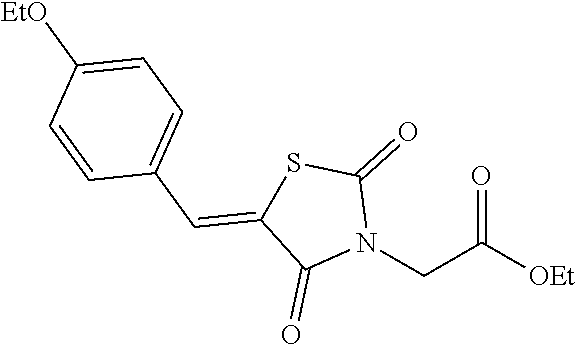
[OEt]C(CN1C(=O)SC(=CC2=CC=C([EtO])C=C2)C1=O)=O
